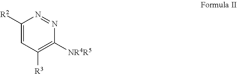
C1([R2])=CC([R3])=C([NR4R5])N=N1
